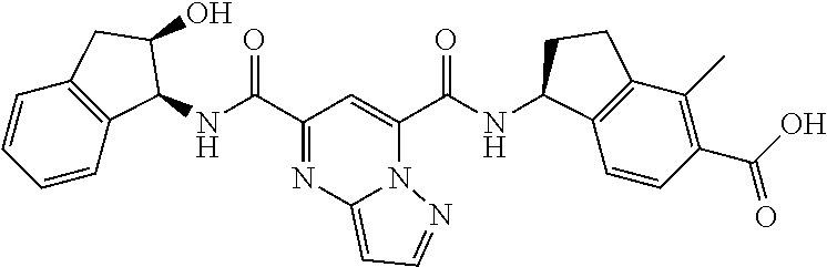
C(C1=NC2=CC=NN2C(C(NC2C3=C(C(C)=C(C(O)=O)C=C3)CC2)=O)=C1)(=O)NC1C2=C(C=CC=C2)CC1O
